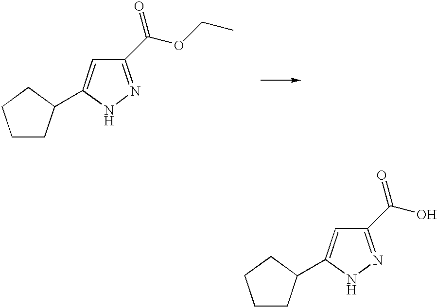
C1CC(C2=CC(C(=O)O)=NN2)CC1.C1CC(C2=CC(C(=O)OCC)=NN2)CC1
